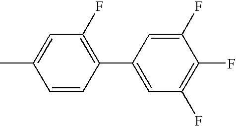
C1=CC(C2=CC(F)=C(F)C(F)=C2)=C(F)C=C1C
